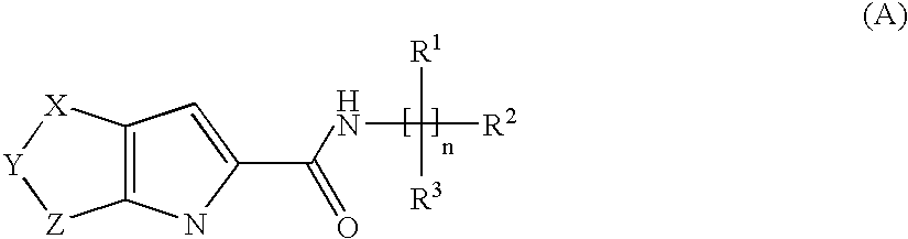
C12=C([X][Y][Z]1)C=C(C(NC([R1])([R3])[R2])=O)N2
